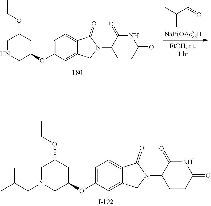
C1CC(N2CC3=CC(OC4CN(CC(C)C)CC(OCC)C4)=CC=C3C2=O)C(=O)NC1=O.C1CC(N2CC3=CC(OC4CNCC(OCC)C4)=CC=C3C2=O)C(=O)NC1=O.C(C=O)(C)C.[NaB(OAc)3H]
